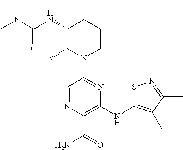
N1(C2=NC(NC3=C(C)C(C)=NS3)=C(C(=O)N)N=C2)CCCC(NC(=O)N(C)C)C1C
